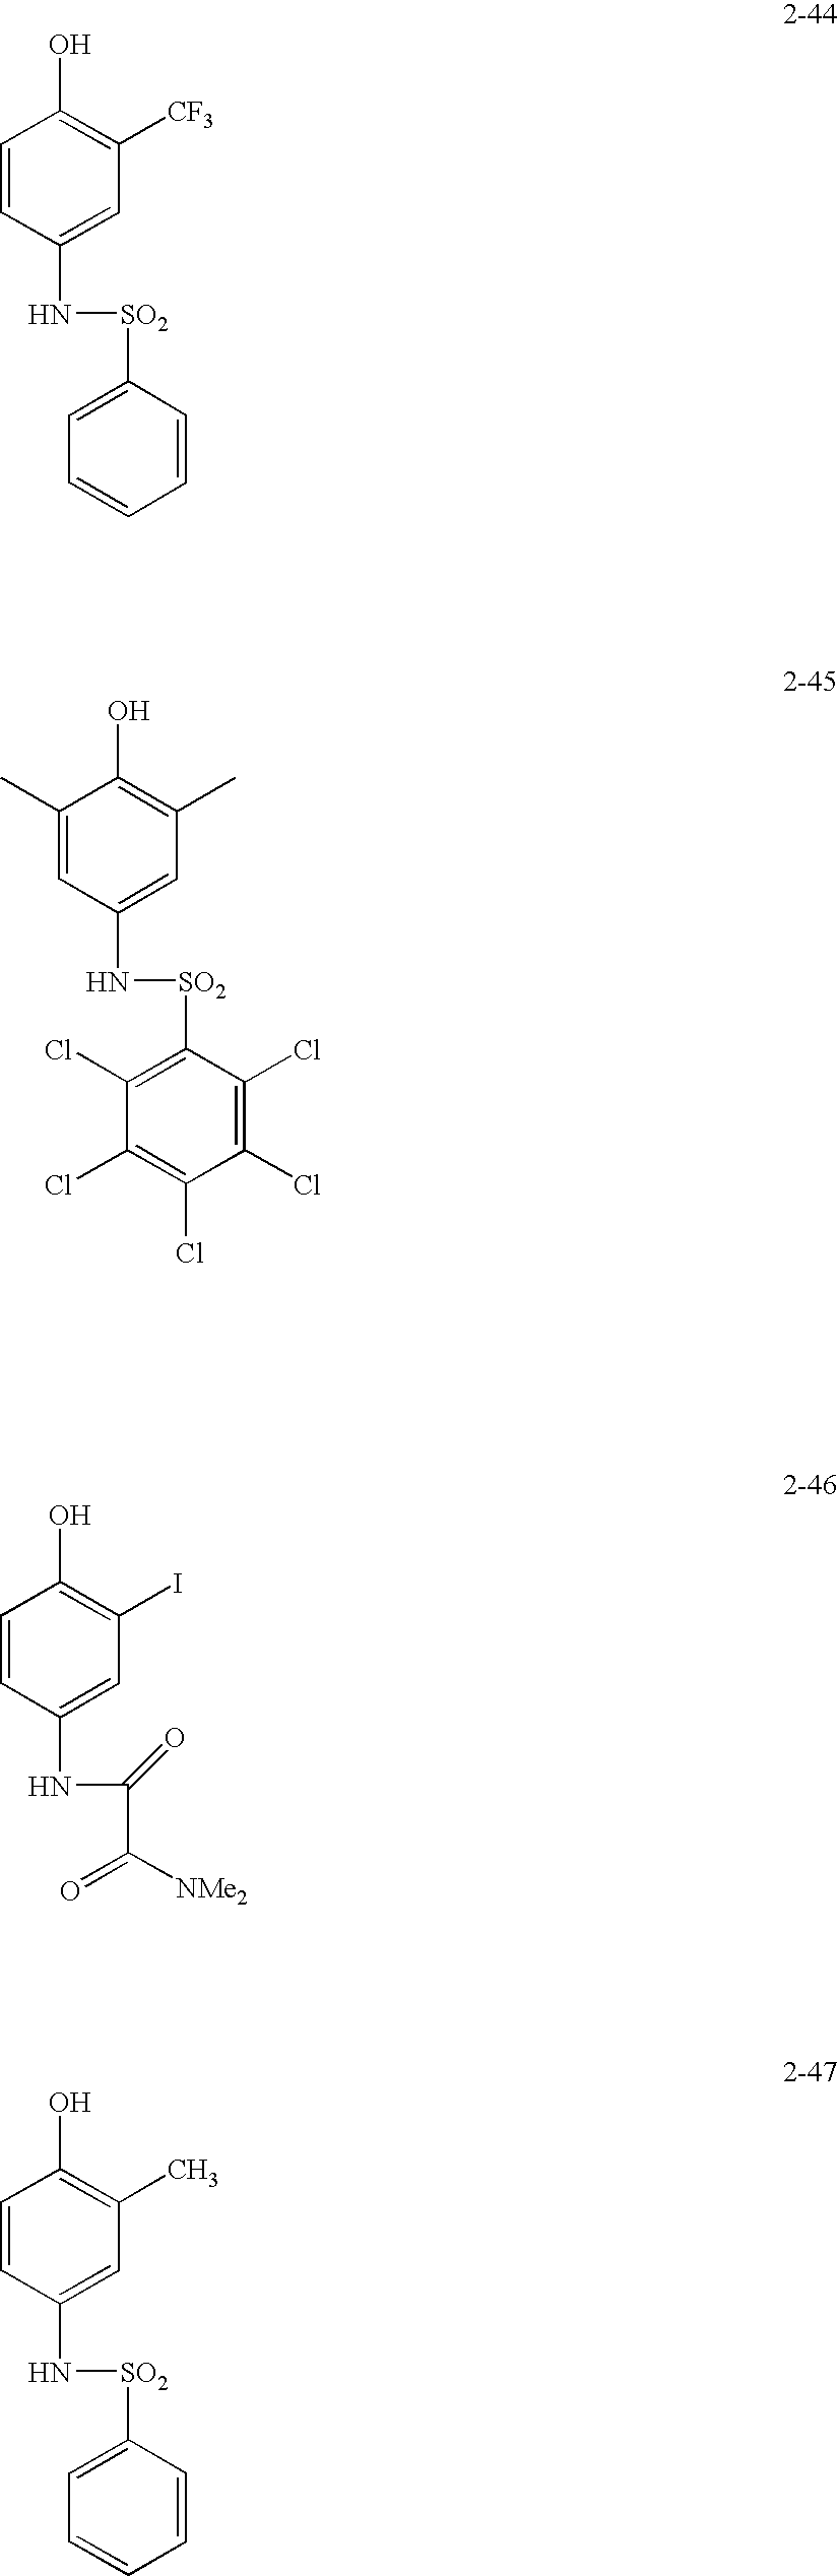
C1=CC(N[SO2]C2=CC=CC=C2)=CC([CF3])=C1O.C1(C)=CC(N[SO2]C2=C(Cl)C(Cl)=C(Cl)C(Cl)=C2Cl)=CC(C)=C1O.C1=CC(NC(C(=O)[NMe2])=O)=CC(I)=C1O.C1=CC(N[SO2]C2=CC=CC=C2)=CC(C)=C1O
